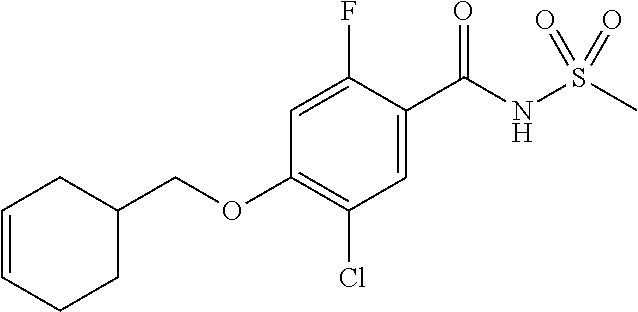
C1(COC2=C(Cl)C=C(C(NS(C)(=O)=O)=O)C(F)=C2)CC=CCC1
